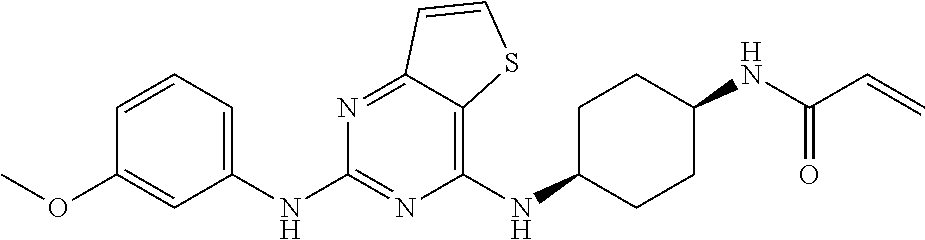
C1(NC2CCC(NC(C=C)=O)CC2)=C2C(=NC(NC3=CC=CC(OC)=C3)=N1)C=CS2
